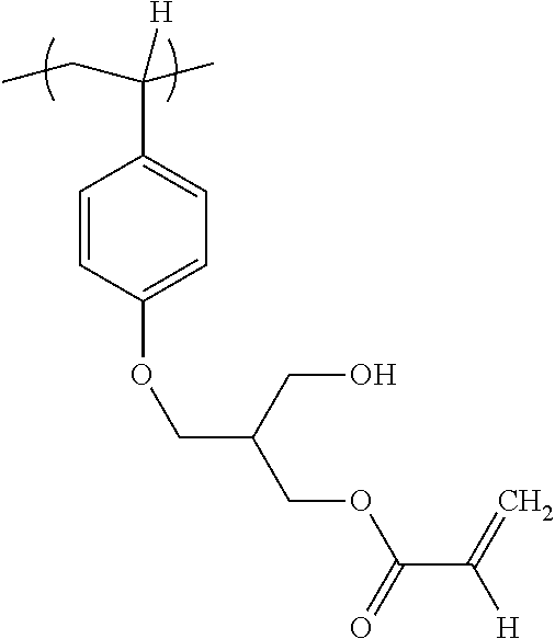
C1=CC(OCC(COC(C(=C)[H])=O)CO)=CC=C1C(CC)(C)[H]
